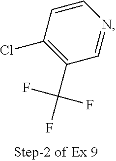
C1=CC(Cl)=C(C(F)(F)F)C=N1
